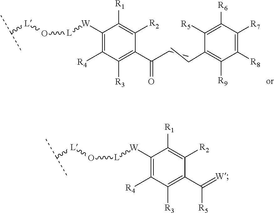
[L]([W]C1=C([R4])C([R3])=C(C([R5])=[W])C([R2])=C1[R1])O[L]C(C)C.[L]([W]C1=C([R4])C([R3])=C(C(=O)CC)C([R2])=C1[R1])O[L]C(C)C.C1(CC)=C([R9])C([R8])=C([R7])C([R6])=C1[R5]
